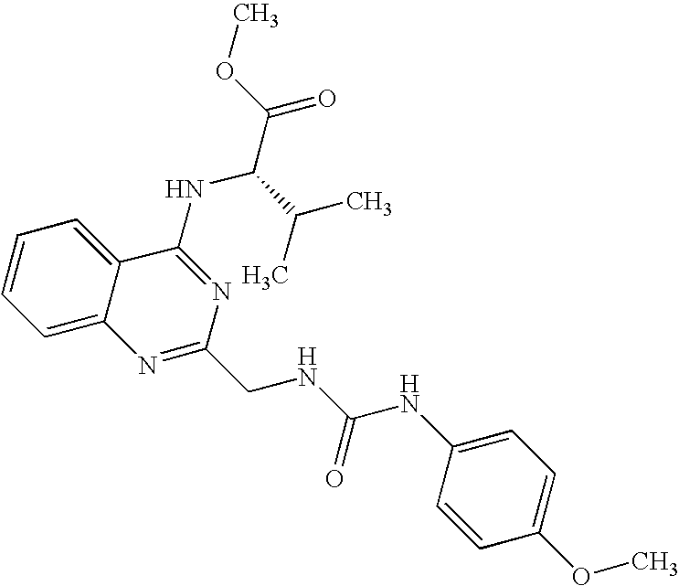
C12=CC=CC=C1C(NC(C(=O)OC)C(C)C)=NC(CNC(NC1=CC=C(OC)C=C1)=O)=N2
